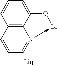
C1=CC2=C3C(=C1)O[Li]-N3=CC=C2
